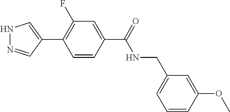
C1=CC(C(=O)NCC2=CC=CC(OC)=C2)=CC(F)=C1C1=CNN=C1
